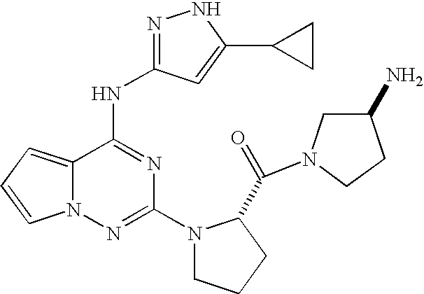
C12=CC=CN1N=C(N1CCCC1C(=O)N1CC(N)CC1)N=C2NC1=NNC(C2CC2)=C1
